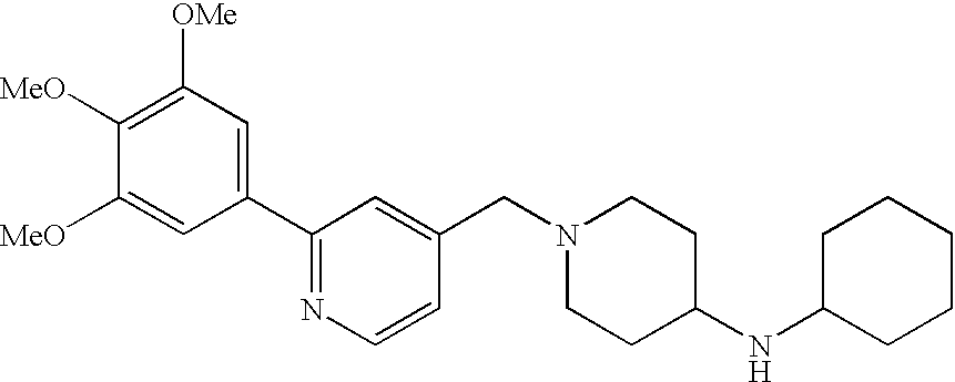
C1(C2=NC=CC(CN3CCC(NC4CCCCC4)CC3)=C2)=CC([OMe])=C([MeO])C([MeO])=C1
